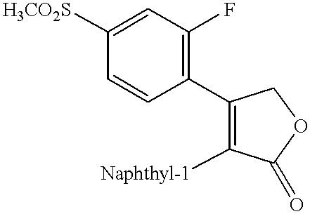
C1=CC([H3CO2S])=CC(F)=C1C1=C([Naphthyl-1])C(=O)OC1
